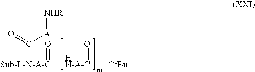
[Sub-L-N-A-C](C(=O)[A][NHR])([HN-A-C]([OtBu])=O)=O
